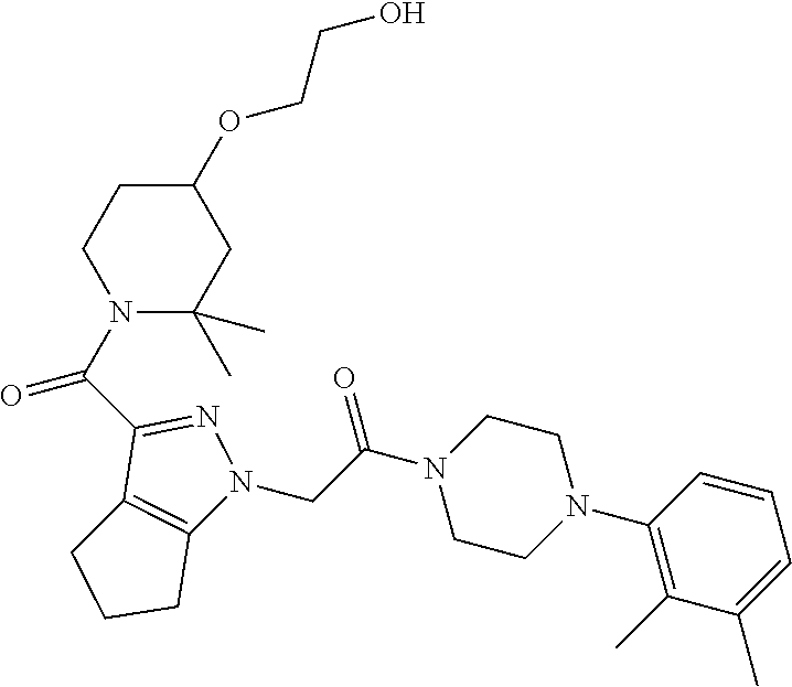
C(=O)(C1=NN(CC(N2CCN(C3=C(C)C(C)=CC=C3)CC2)=O)C2=C1CCC2)N1C(C)(C)CC(OCCO)CC1
